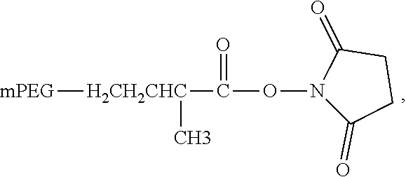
[mPEG][H2CH2CHC](C(=O)ON1C(=O)CCC1=O)C
